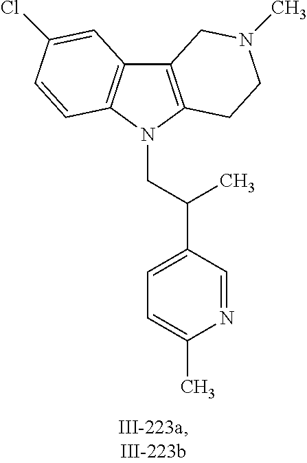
C12=C(N(CC(C3=CC=C(C)N=C3)C)C3=C1C=C(Cl)C=C3)CCN(C)C2
